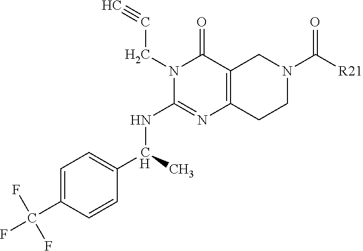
C1=C(C(F)(F)F)C=CC(C(C)NC2=NC3=C(C(=O)N2CC#C)CN(C([R21])=O)CC3)=C1
